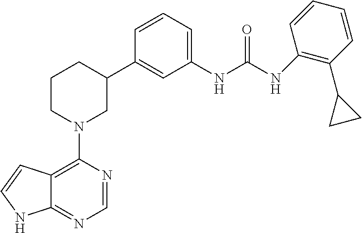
C12=C(N3CC(C4=CC(NC(NC5=C(C6CC6)C=CC=C5)=O)=CC=C4)CCC3)N=CN=C1NC=C2
